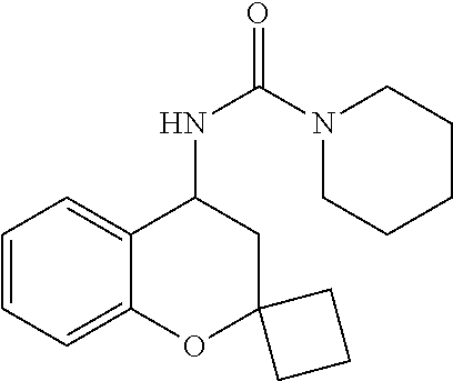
C1=CC=C2C(=C1)C(NC(N1CCCCC1)=O)CC1(O2)CCC1
